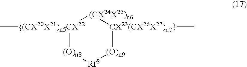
[{(CX20X21)n5CX22]1(C)[(CX24X25)n6][CX23(CX26X27)n7}](C)[(O)n9][Rf8][(O)n8]1
